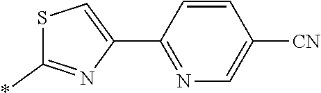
C1=CC([CN])=CN=C1C1=CSC(*)=N1
